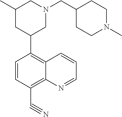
C1(C2CN(CC3CCN(C)CC3)CC(C)C2)=C2C(=C(C#N)C=C1)N=CC=C2
